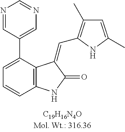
C1=C(C2=CN=CN=C2)C2=C(C=C1)NC(=O)C2=CC1=C(C)C=C(C)N1
